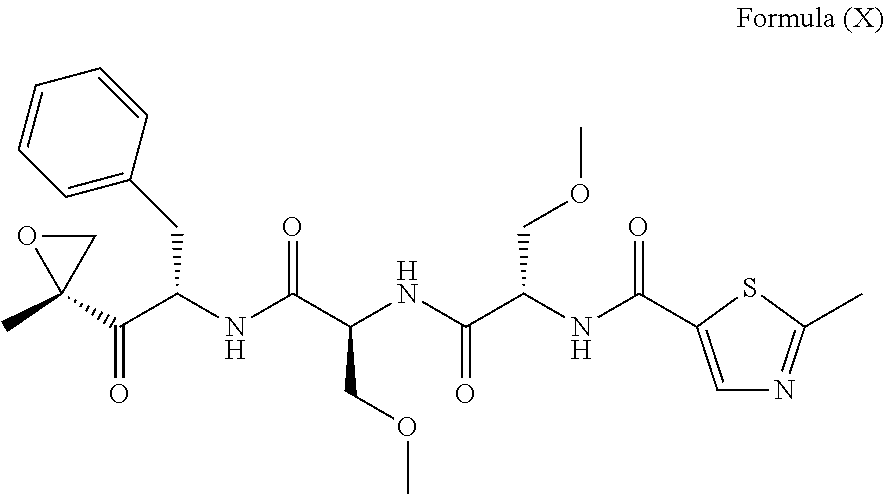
CC1(C(C(NC(C(COC)NC(=O)C(NC(=O)C2=CN=C(C)S2)COC)=O)CC2=CC=CC=C2)=O)CO1
